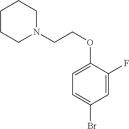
N1(CCOC2=CC=C(Br)C=C2F)CCCCC1
